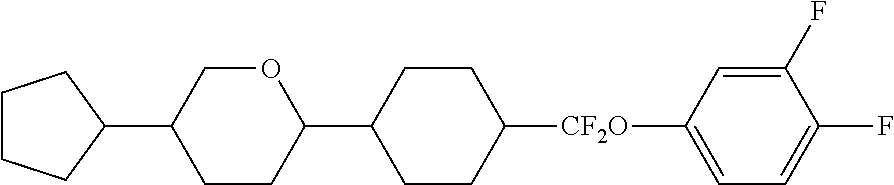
C1OC(C2CCC([CF2O]C3=CC=C(F)C(F)=C3)CC2)CCC1C1CCCC1
